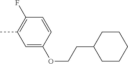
C1=C(OCCC2CCCCC2)C=CC(F)=C1C
